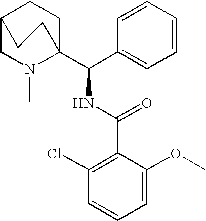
C1=CC(C(C23CCC(CN2C)CC3)NC(C2=C(Cl)C=CC=C2OC)=O)=CC=C1
